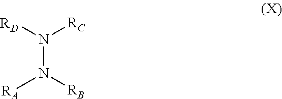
N(N([RD])[RC])([RB])[RA]
